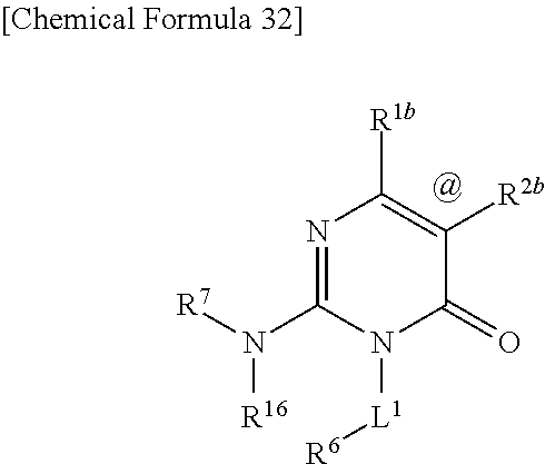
N1=C(N([R16])[R7])N([L1][R6])C(=O)C([R2b])=C1[R1b]
